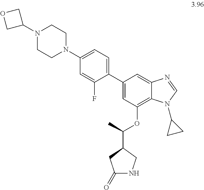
C1(C2=CC=C(N3CCN(C4COC4)CC3)C=C2F)=CC(OC(C)C2CC(=O)NC2)=C2C(=C1)N=CN2C1CC1
